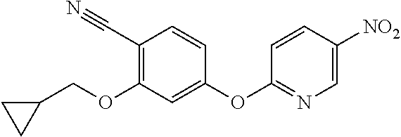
C1(OCC2CC2)=C(C#N)C=CC(OC2=NC=C([NO2])C=C2)=C1
